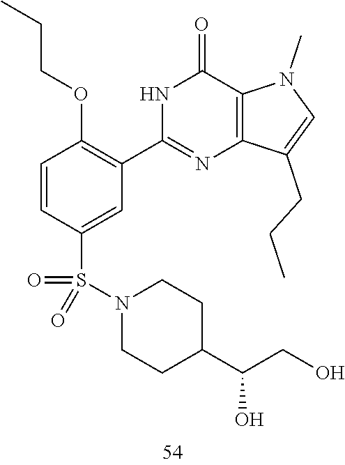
C1=CC(S(=O)(=O)N2CCC(C(CO)O)CC2)=CC(C2=NC3=C(C(=O)N2)N(C)C=C3CCC)=C1OCCC
